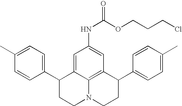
C1(C)=CC=C(C2CCN3C4=C(C(C5=CC=C(C)C=C5)CC3)C=C(NC(=O)OCCCCl)C=C24)C=C1
